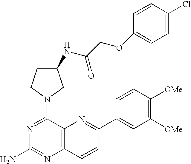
N1=C(N2CCC(NC(COC3=CC=C(Cl)C=C3)=O)C2)C2=C(N=C1N)C=CC(C1=CC([OMe])=C([OMe])C=C1)=N2
